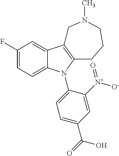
C1(F)=CC=C2C(=C1)C1=C(N2C2=CC=C(C(=O)O)C=C2[N+](=O)[O-])CCCN(C)C1
